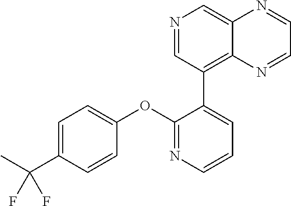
C1(OC2=CC=C(C(C)(F)F)C=C2)=NC=CC=C1C1=C2C(=CN=C1)N=CC=N2
